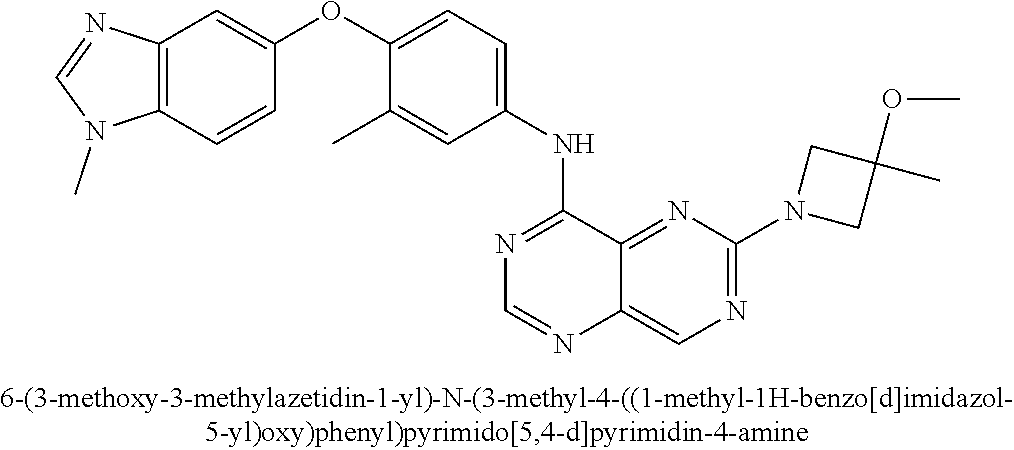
C1(OC2=CC=C(NC3=NC=NC4=CN=C(N5CC(C)(OC)C5)N=C34)C=C2C)=CC2=C(C=C1)N(C)C=N2
